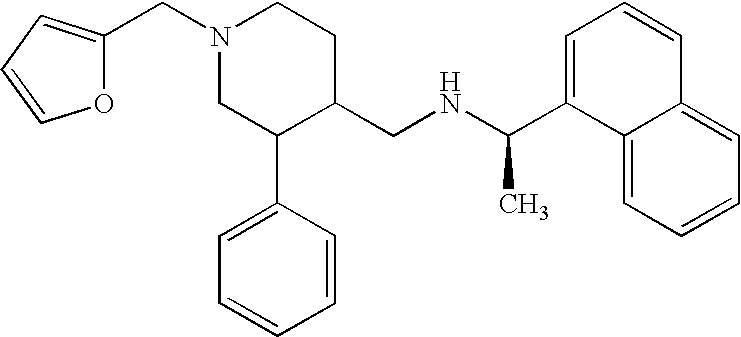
N1(CC2=CC=CO2)CC(C2=CC=CC=C2)C(CNC(C2=CC=CC3=CC=CC=C23)C)CC1
